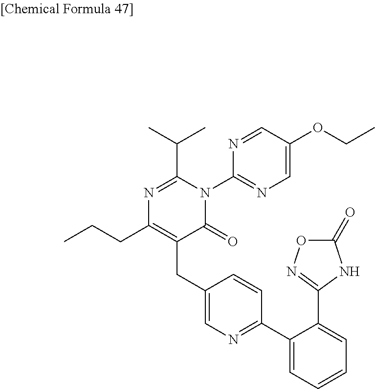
N1=C(C(C)C)N(C2=NC=C(OCC)C=N2)C(=O)C(CC2=CN=C(C3=CC=CC=C3C3=NOC(=O)N3)C=C2)=C1CCC
